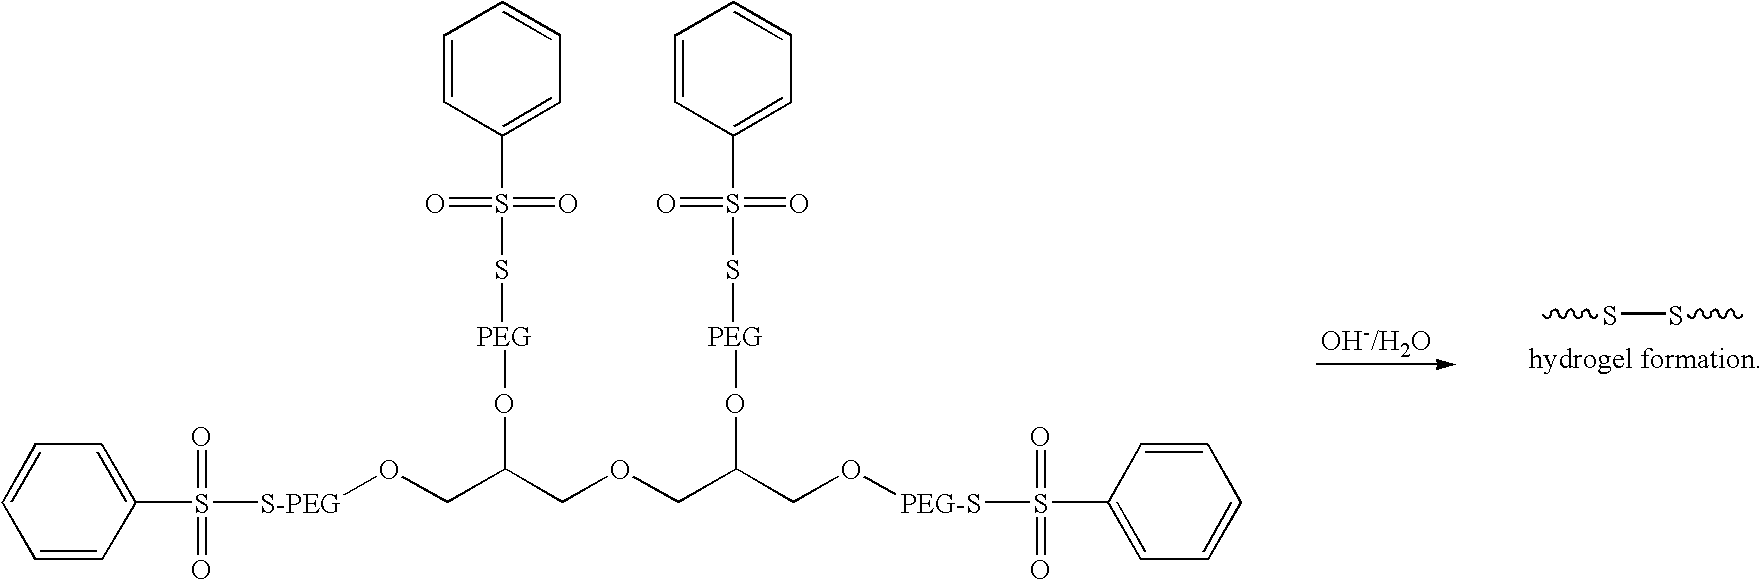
CSSC.[S-PEG](OCC(COCC(CO[PEG-S]S(=O)(=O)C1=CC=CC=C1)O[PEG]SS(=O)(=O)C1=CC=CC=C1)O[PEG]SS(=O)(=O)C1=CC=CC=C1)S(=O)(=O)C1=CC=CC=C1
